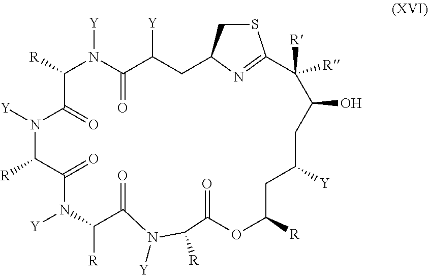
C1([R])N([Y])C(=O)C([Y])CC2CSC(=N2)C([R])([R])C(O)CC([Y])CC([R])OC(=O)C([R])N([Y])C(=O)C([R])N([Y])C(=O)C([R])N([Y])C1=O
